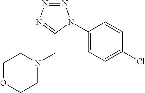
N1=NN=C(CN2CCOCC2)N1C1=CC=C(Cl)C=C1
